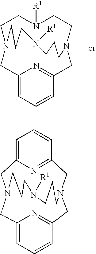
C12=CC=CC(=N1)CN1CCN([R1])CCN(C2)CCCN([R1])CCC1.C1=C2N=C(C=C1)CN1CC3=NC(=CC=C3)CN(C2)CCCN([R1])CCC1
